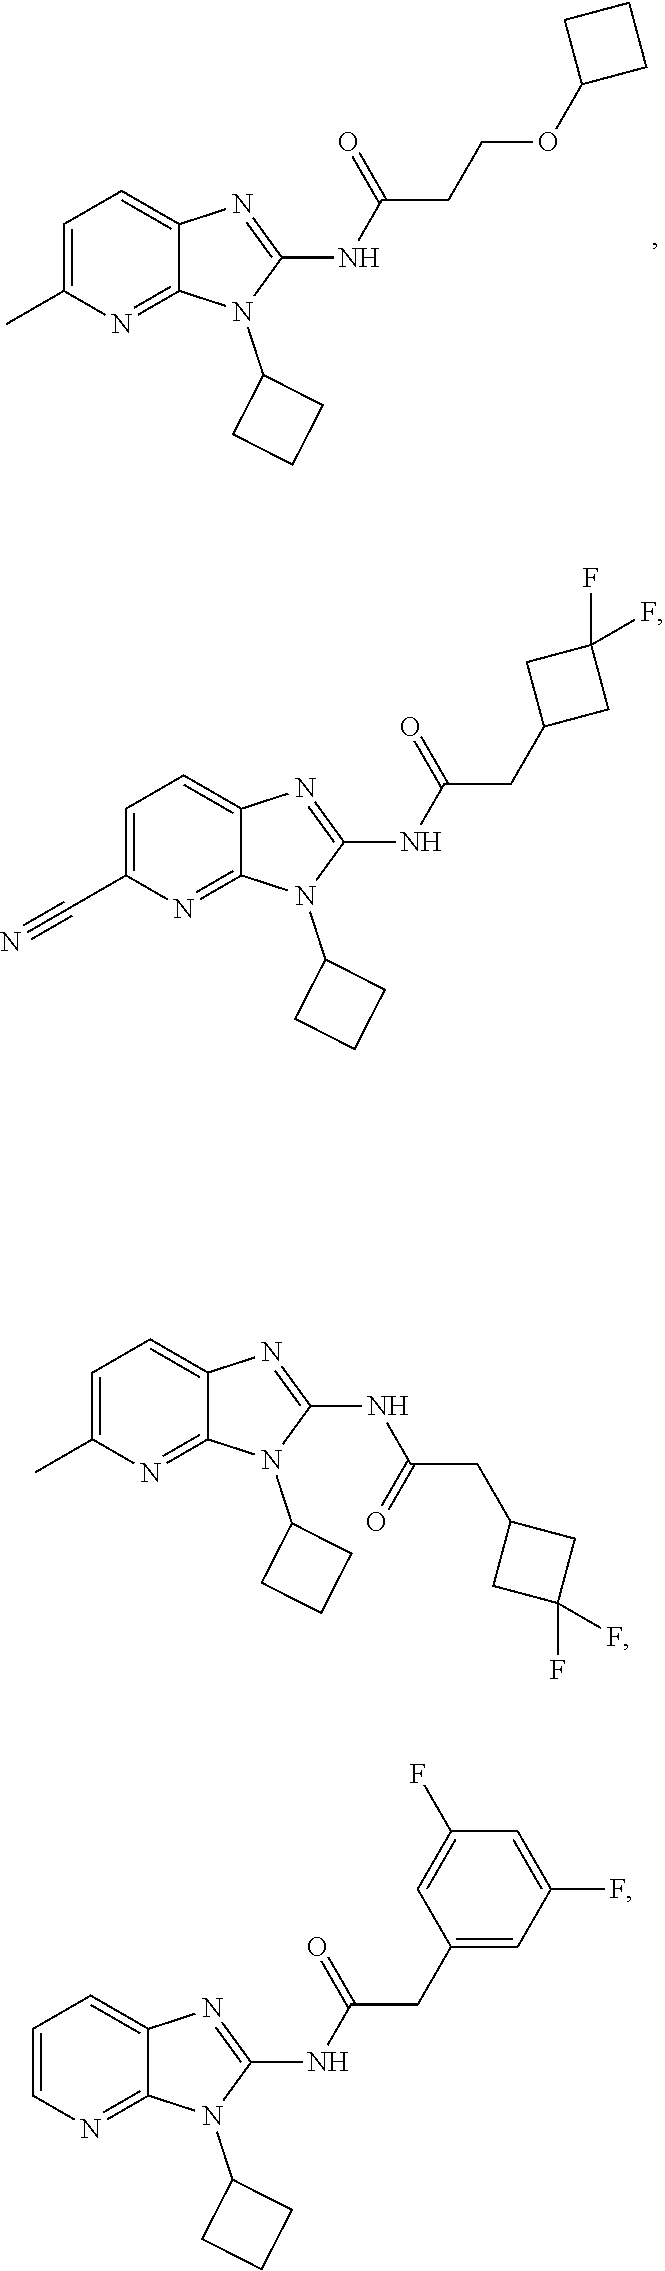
N(C1=NC2=CC=C(C)N=C2N1C1CCC1)C(CCOC1CCC1)=O.N(C1=NC2=CC=CN=C2N1C1CCC1)C(CC1=CC(F)=CC(F)=C1)=O.N(C1=NC2=CC=C(C#N)N=C2N1C1CCC1)C(=O)CC1CC(F)(F)C1.N(C1=NC2=CC=C(C)N=C2N1C1CCC1)C(CC1CC(F)(F)C1)=O
